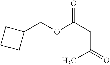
C(C(=O)C)C(OCC1CCC1)=O
